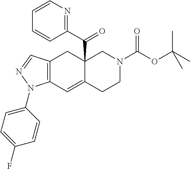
C12=C(C=NN1C1=CC=C(F)C=C1)CC1(C(=O)C3=NC=CC=C3)C(=C2)CCN(C(OC(C)(C)C)=O)C1
